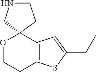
O1CCC2=C(C=C(CC)S2)C12CCNC2
